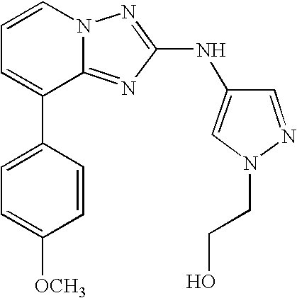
C1=CN2C(=NC(NC3=CN(CCO)N=C3)=N2)C(C2=CC=C([OCH3])C=C2)=C1
